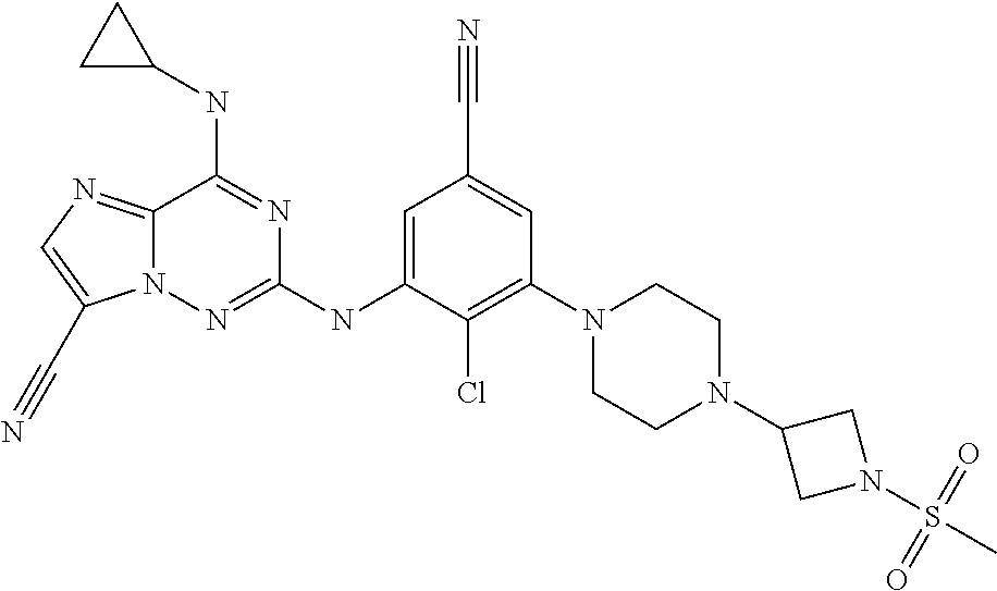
C12=NC=C(C#N)N1N=C(NC1=CC(C#N)=CC(N3CCN(C4CN(S(C)(=O)=O)C4)CC3)=C1Cl)N=C2NC1CC1
